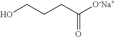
C(=O)(CCCO)[O-Na+]
